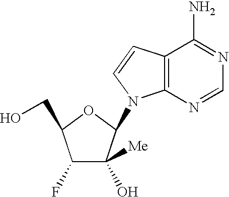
C1(F)C(O)([Me])C(N2C3=C(C(N)=NC=N3)C=C2)OC1CO
